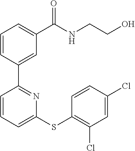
C1=CC(C2=NC(SC3=C(Cl)C=C(Cl)C=C3)=CC=C2)=CC(C(NCCO)=O)=C1
